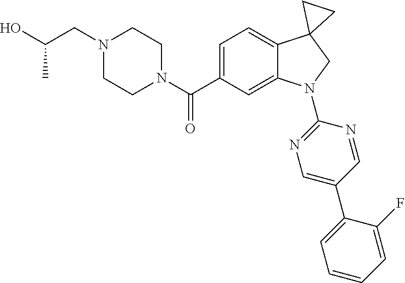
N1(C(C2=CC=C3C(=C2)N(C2=NC=C(C4=CC=CC=C4F)C=N2)CC32CC2)=O)CCN(CC(C)O)CC1
